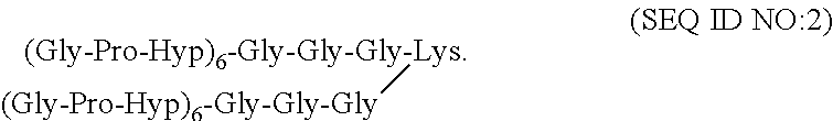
[(Gly-Pro-Hyp)6-Gly-Gly-Gly-Lys][(Gly-Pro-Hyp)6-Gly-Gly-Gly]
